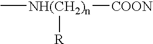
C[NH(CH2)n]([R])[COON]
